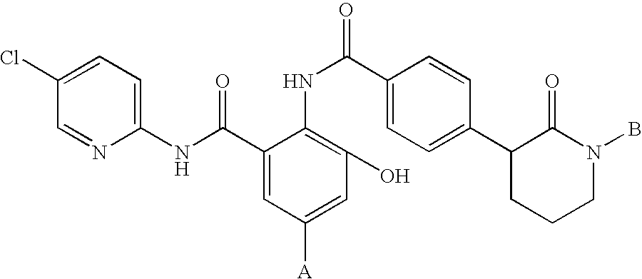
C1=C(Cl)C=NC(NC(C2=CC([A])=CC(O)=C2NC(C2=CC=C(C3CCCN(B)C3=O)C=C2)=O)=O)=C1
